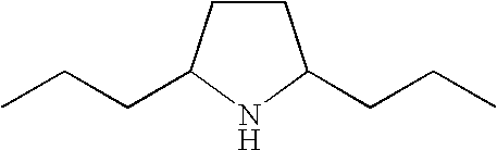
C1CC(CCC)NC1CCC
